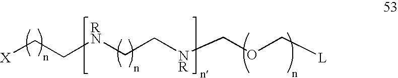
C([RN]CC[NR]COC[L])C[X]
